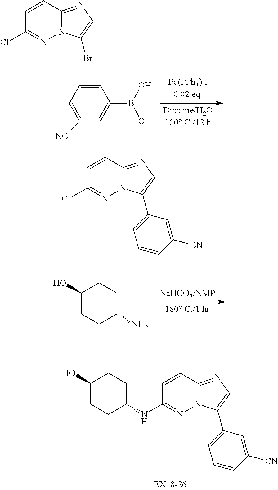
C1=CC2=NC=C(Br)N2N=C1Cl.C1=CC=C([NC])C=C1B(O)O.C1=CC2=NC=C(C3=CC=CC([CN])=C3)N2N=C1Cl.C1(O)CCC(N)CC1.C1(O)CCC(NC2=NN3C(=NC=C3C3=CC=CC([CN])=C3)C=C2)CC1
